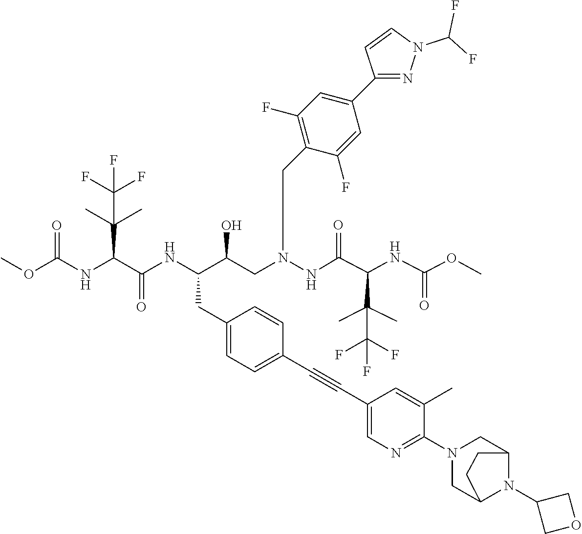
C(C(F)(F)F)(C)(C(C(=O)NN(CC(C(CC1=CC=C(C#CC2=CN=C(N3CC4N(C5COC5)C(C3)CC4)C(C)=C2)C=C1)NC(C(C(C)(C)C(F)(F)F)NC(OC)=O)=O)O)CC1=C(F)C=C(C2=NN(C(F)F)C=C2)C=C1F)NC(=O)OC)C
